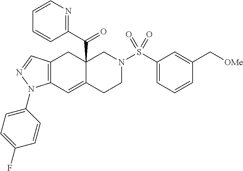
C12=C(C=NN1C1=CC=C(F)C=C1)CC1(C(=O)C3=NC=CC=C3)C(=C2)CCN(S(C2=CC=CC(C[OMe])=C2)(=O)=O)C1
